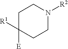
C1C([R1])([E])CCN([R2])C1
